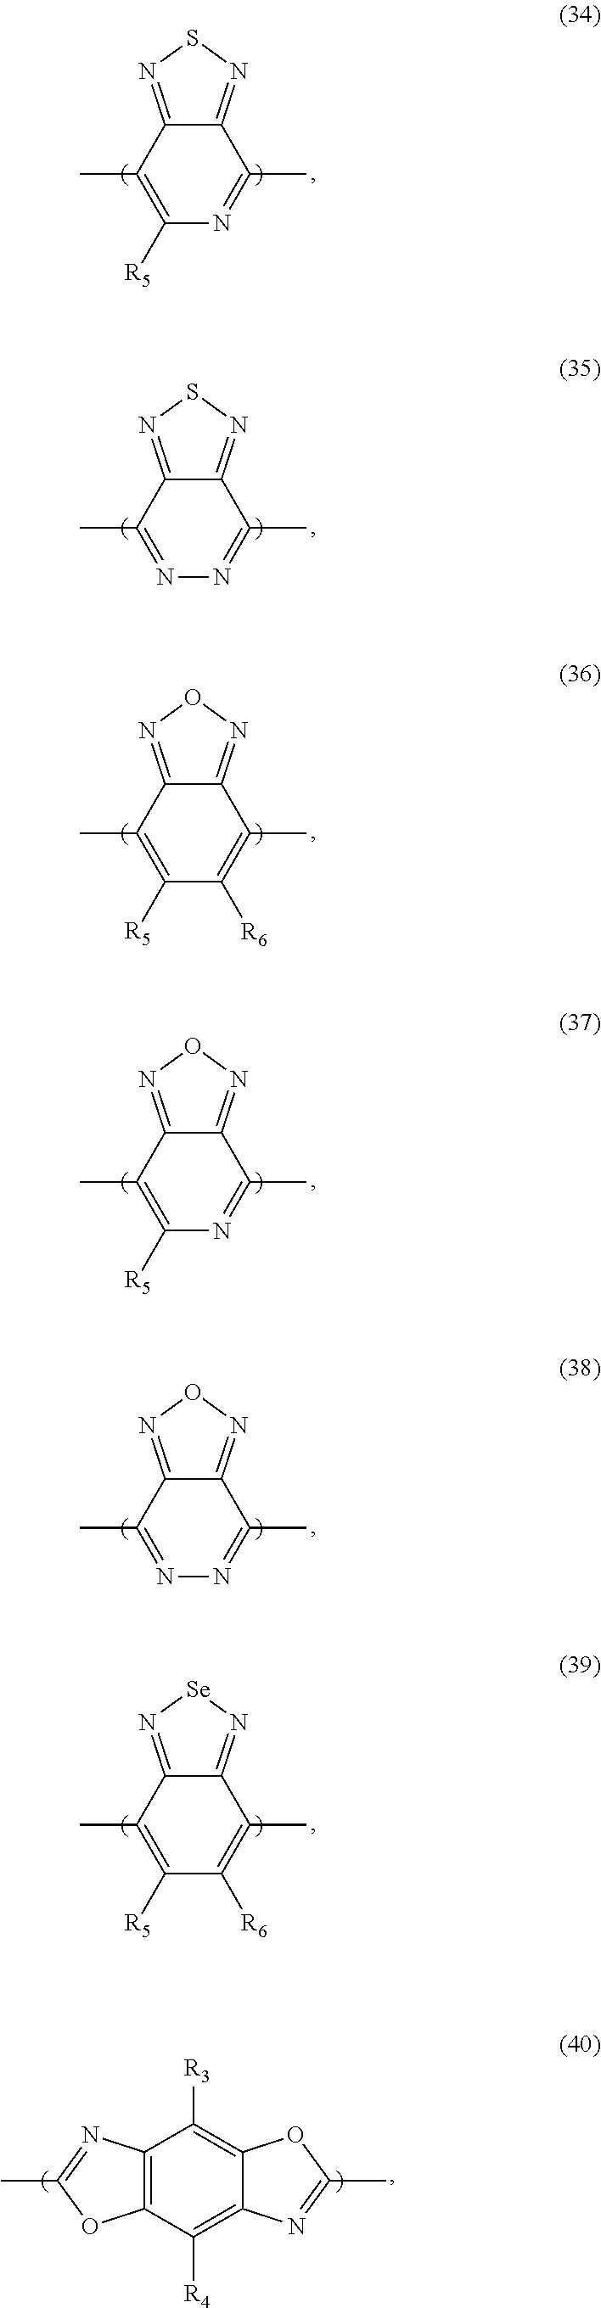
C1(C)=C([R5])N=C(C)C2=NSN=C12.C1(C)=NN=C(C)C2=NSN=C12.C1(C)=C([R5])C([R6])=C(C)C2=NON=C12.C1(C)=C([R5])N=C(C)C2=NON=C12.C1(C)=NN=C(C)C2=NON=C12.C1(C)=C([R5])C([R6])=C(C)C2=N[Se]N=C12.C12=C(C([R4])=C3C(=C1[R3])OC(C)=N3)OC(C)=N2
